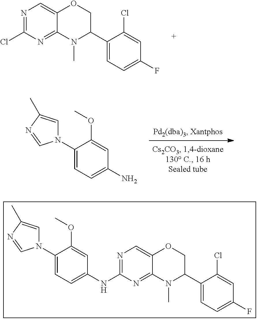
NC1=CC=C(N2C=C(C)N=C2)C(OC)=C1.N1=C(NC2=CC=C(N3C=C(C)N=C3)C(OC)=C2)N=C2C(=C1)OCC(C1=CC=C(F)C=C1Cl)N2C.N1=C(Cl)N=C2C(=C1)OCC(C1=CC=C(F)C=C1Cl)N2C
